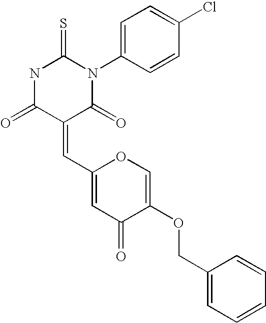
N1C(=O)C(=CC2=CC(=O)C(OCC3=CC=CC=C3)=CO2)C(=O)N(C2=CC=C(Cl)C=C2)C1=S
